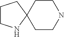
C12(CCNCC1)CCCN2
